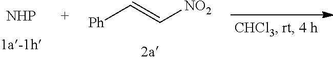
[Ph]C=C[NO2].[NHP]
